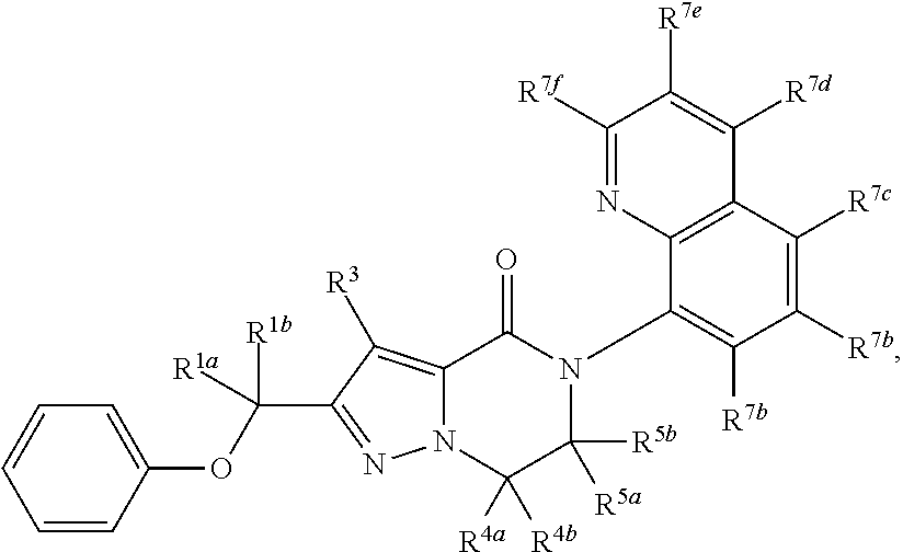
N12C(=C([R3])C(C([R1a])(OC3=CC=CC=C3)[R1b])=N1)C(=O)N(C1=C([R7b])C([R7b])=C([R7c])C3=C1N=C([R7f])C([R7e])=C3[R7d])C([R5a])([R5b])C2([R4a])[R4b]
